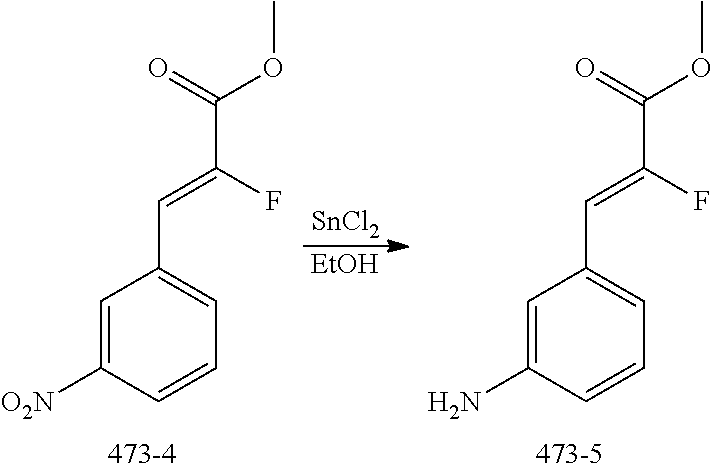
C1=C([O2N])C=CC=C1C=C(C(=O)OC)F.C1=C(N)C=CC=C1C=C(C(=O)OC)F.[SnCl2].[EtOH]
